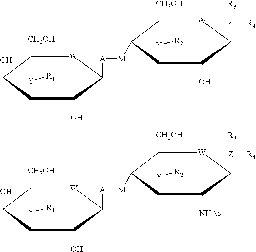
C1([CH2OH])C(O)C([Y][R1])C(C)(O)C([A][M]C2C([CH2OH])[W]C([Z]([R3])[R4])C(O)C2[Y][R2])[W]1.C1([CH2OH])C(O)C([Y][R1])C(C)(O)C([A][M]C2C([CH2OH])[W]C([Z]([R3])[R4])C([NHAc])C2[Y][R2])[W]1
